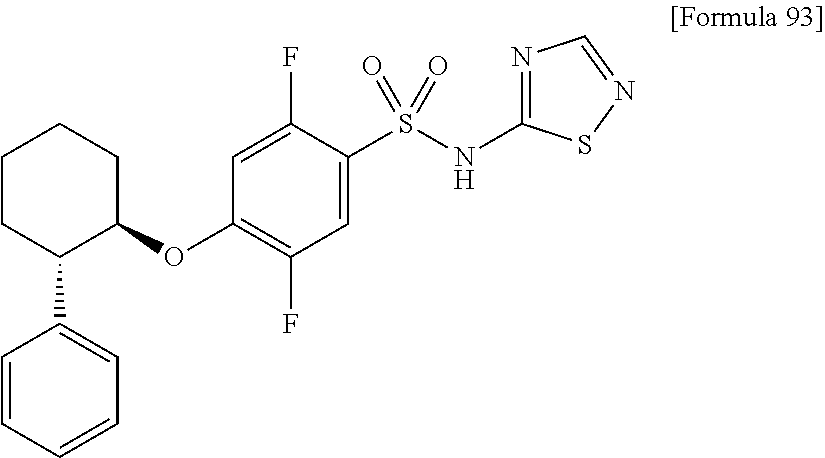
C1CC(C2=CC=CC=C2)C(OC2=C(F)C=C(S(NC3=NC=NS3)(=O)=O)C(F)=C2)CC1
